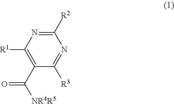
C1(C([NR4R5])=O)=C([R1])N=C([R2])N=C1[R3]
